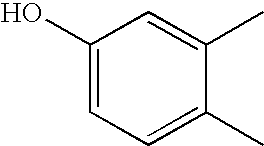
C1=C(C)C(C)=CC(O)=C1
